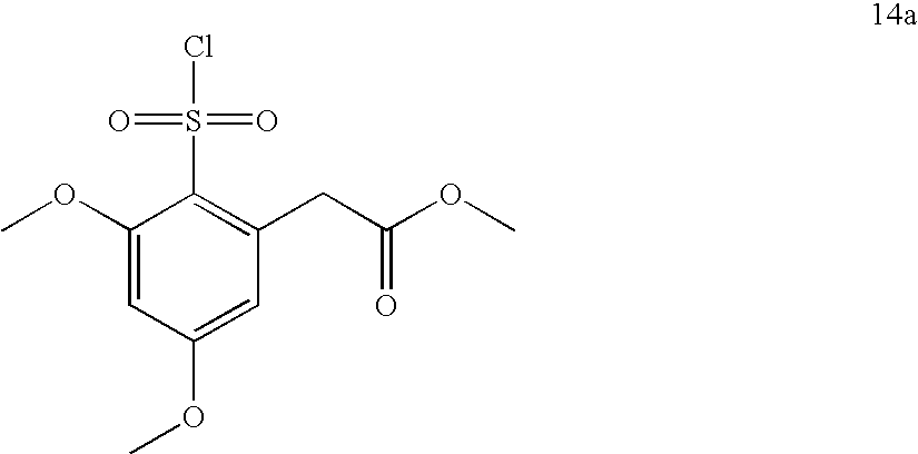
C1(OC)=CC(OC)=CC(CC(OC)=O)=C1S(Cl)(=O)=O
